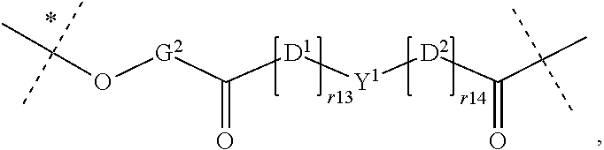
O([G2]C([D1][Y1][D2]C(C(C)(C)C)=O)=O)C(C)(C)C
